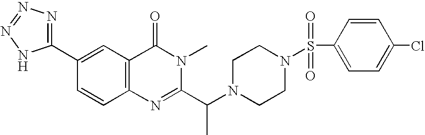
C1(C2=NN=NN2)=CC2=C(C=C1)N=C(C(N1CCN(S(C3=CC=C(Cl)C=C3)(=O)=O)CC1)C)N(C)C2=O
